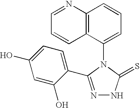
C12=C(C(N3C(=S)NN=C3C3=CC=C(O)C=C3O)=CC=C1)C=CC=N2
